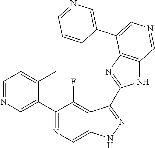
C1(C2=CN=CC=C2C)=NC=C2C(=C1F)C(C1=NC3=C(N1)C=NC=C3C1=CN=CC=C1)=NN2
